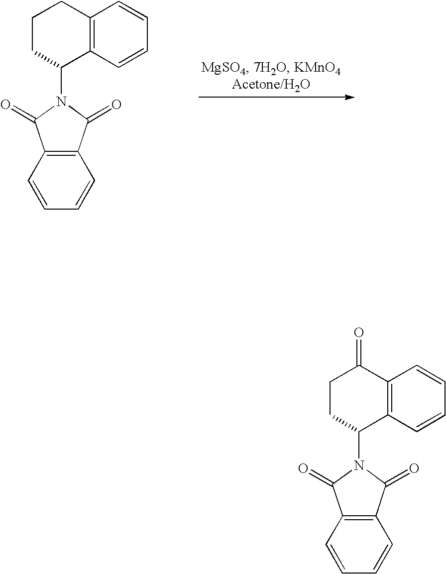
C1CC(N2C(=O)C3=C(C2=O)C=CC=C3)C2=C(C1)C=CC=C2.C1CC(N2C(=O)C3=C(C2=O)C=CC=C3)C2=C(C1=O)C=CC=C2
